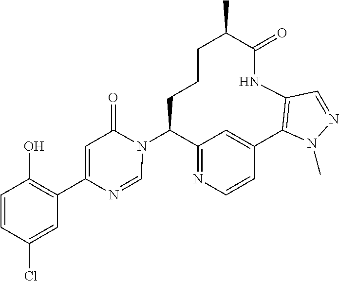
C12=NC=CC(=C1)C1=C(NC(=O)C(C)CCCC2N2C(=O)C=C(C3=C(O)C=CC(Cl)=C3)N=C2)C=NN1C
